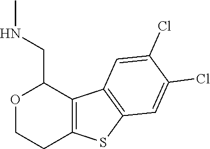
C12=C(C3=C(S1)C=C(Cl)C(Cl)=C3)C(CNC)OCC2
